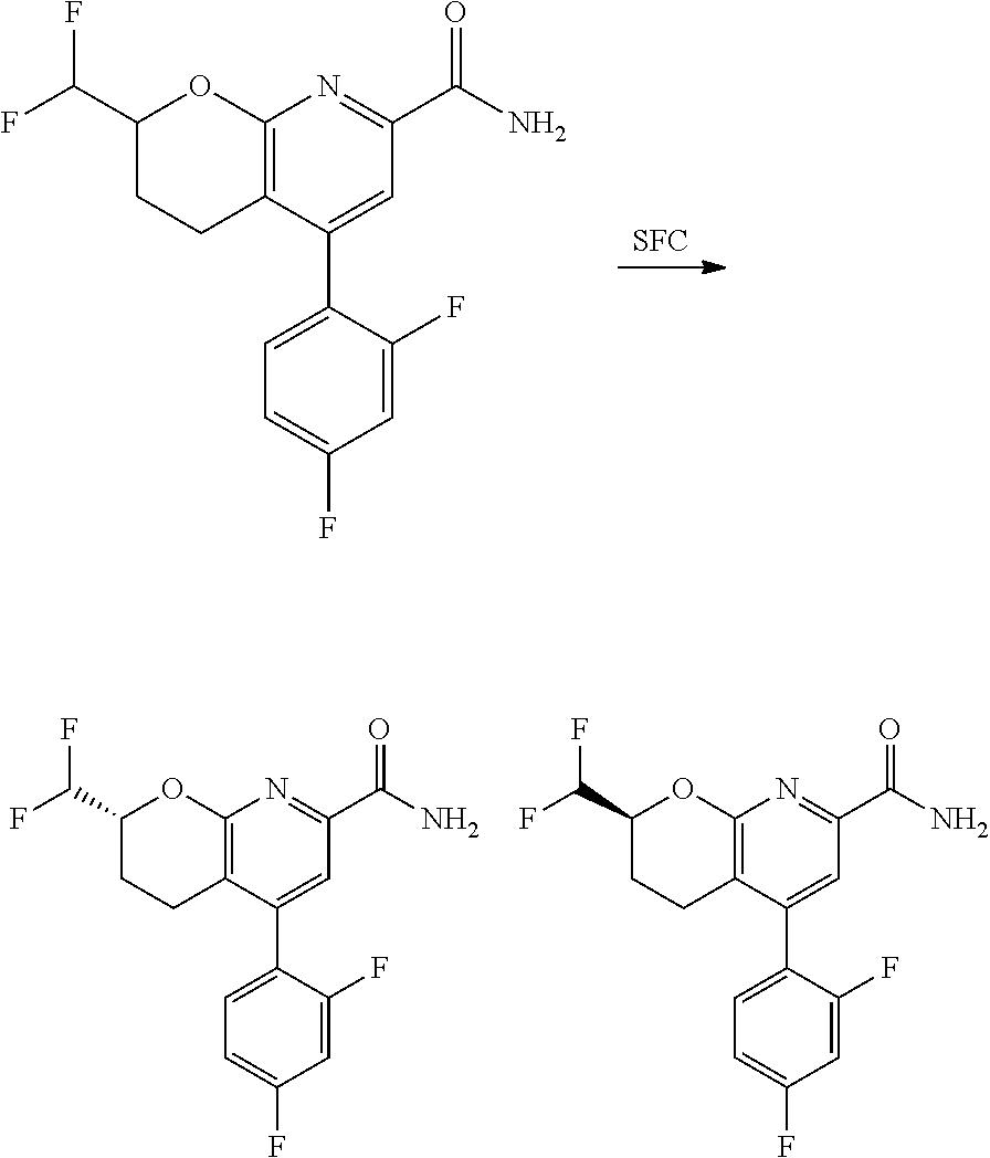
[SFC].C12=C(C(C3=CC=C(F)C=C3F)=CC(C(=O)N)=N1)CCC(C(F)F)O2.C12=C(C(C3=CC=C(F)C=C3F)=CC(C(=O)N)=N1)CCC(C(F)F)O2.C12=C(C(C3=CC=C(F)C=C3F)=CC(C(=O)N)=N1)CCC(C(F)F)O2
